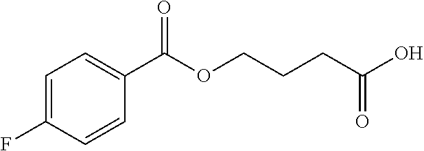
C1=C(F)C=CC(C(OCCCC(O)=O)=O)=C1
